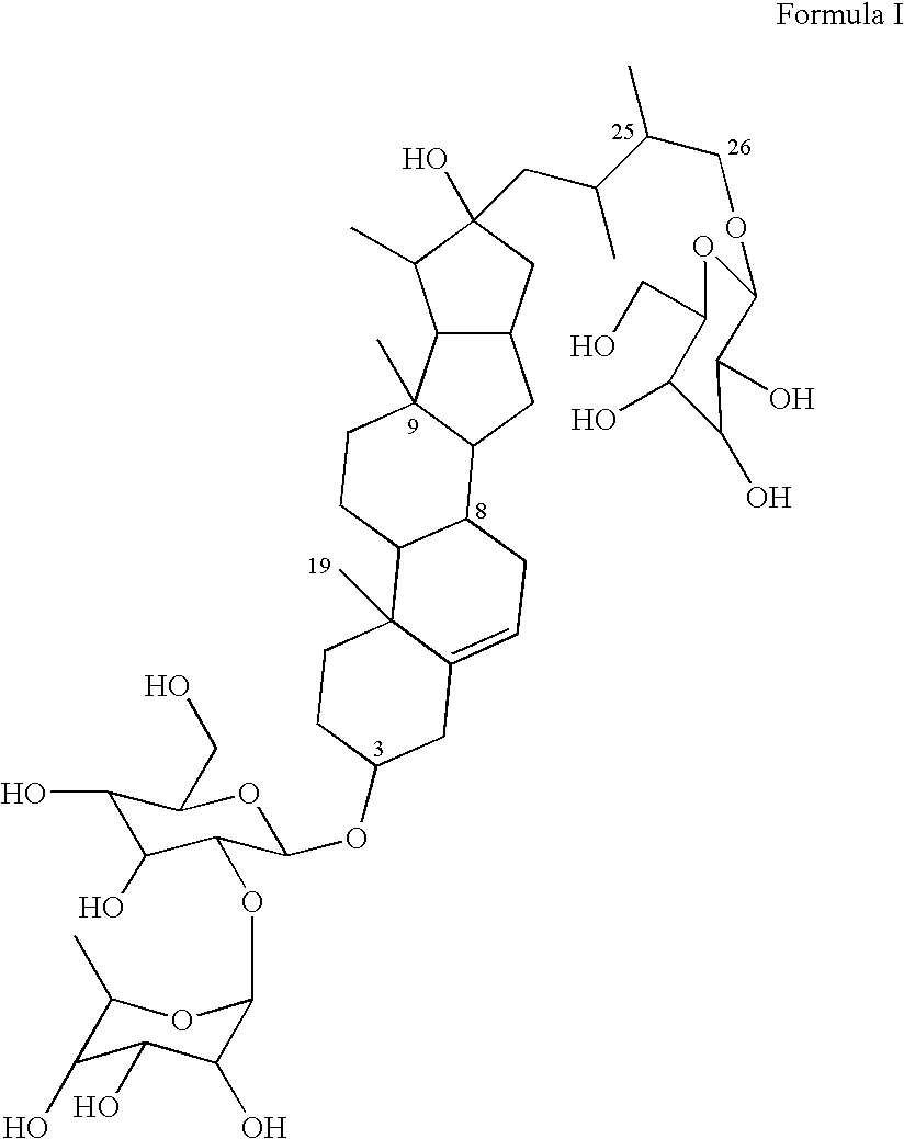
C12C(CC(O)(CC(C)C(C)COC3OC(CO)C(O)C(O)C3O)C1C)CC1C2(C)CCC2C1CC=C1C2(C)CCC(OC2C(OC3C(O)C(O)C(O)C(C)O3)C(O)C(O)C(CO)O2)C1
